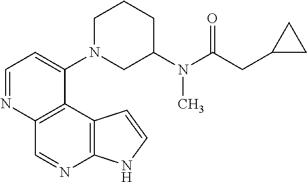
C1=NC2=C(C(N3CC(N(C(CC4CC4)=O)C)CCC3)=C1)C1=C(N=C2)NC=C1
